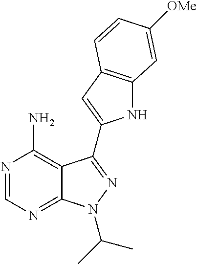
N1=CN=C2C(=C1N)C(C1=CC3=C(N1)C=C([OMe])C=C3)=NN2C(C)C
